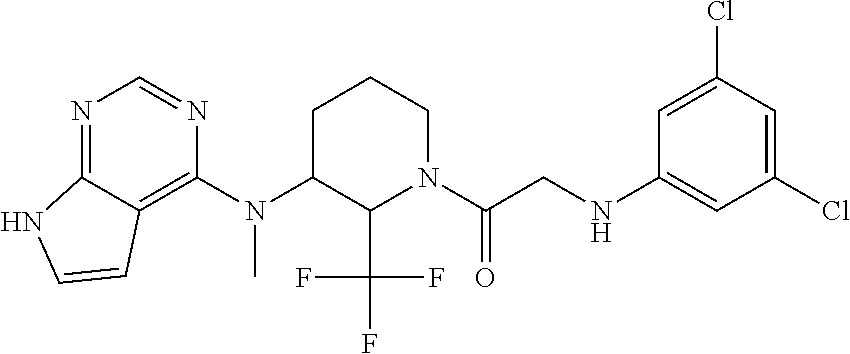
N(C1C(C(F)(F)F)N(C(CNC2=CC(Cl)=CC(Cl)=C2)=O)CCC1)(C1=C2C(=NC=N1)NC=C2)C
